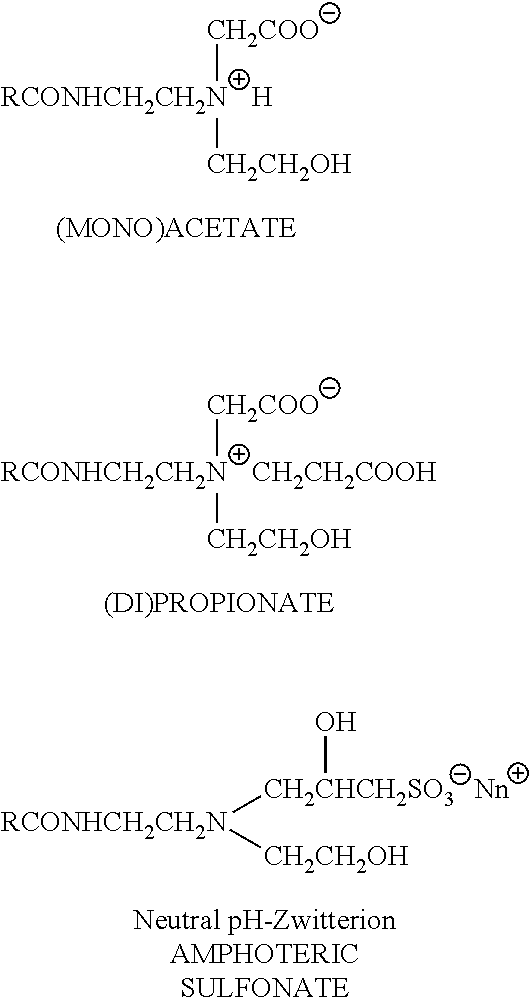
[RCONHCH2CH2N]([CH2COO])[CH2CH2OH].[H].[RCONHCH2CH2N]([CH2COO])[CH2CH2OH].[CH2CH2COOH].[RCONHCH2CH2N]([CH2CHCH2SO3]O)[CH2CH2OH]
